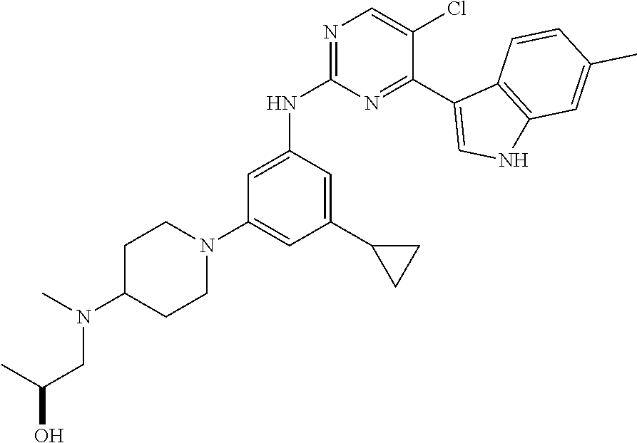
N1=C(NC2=CC(N3CCC(N(C)CC(O)C)CC3)=CC(C3CC3)=C2)N=C(C2=CNC3=C2C=CC(C)=C3)C(Cl)=C1
